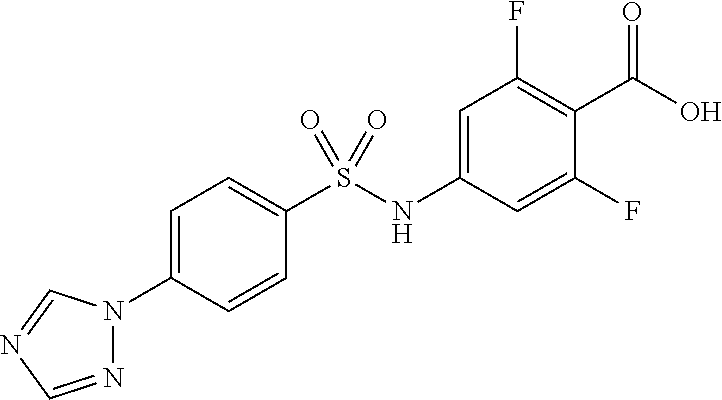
C1=C(N2N=CN=C2)C=CC(S(NC2=CC(F)=C(C(O)=O)C(F)=C2)(=O)=O)=C1
